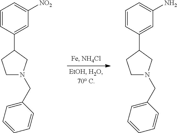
C1=CC(C2CCN(CC3=CC=CC=C3)C2)=CC([NO2])=C1.C1=CC(C2CCN(CC3=CC=CC=C3)C2)=CC(N)=C1
